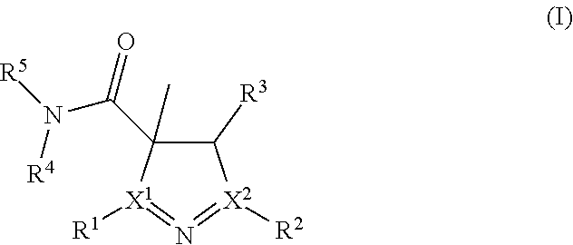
C1([R3])C(C)(C(=O)N([R5])[R4])[X1]([R1])=N=[X2]1[R2]
